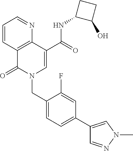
C1=CC2=C(N=C1)C(C(=O)NC1C(O)CC1)=CN(CC1=CC=C(C3=CN(C)N=C3)C=C1F)C2=O
